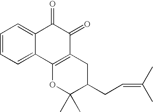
C1=CC=C2C(=C1)C(=O)C(=O)C1=C2OC(C)(C)C(CC=C(C)C)C1
